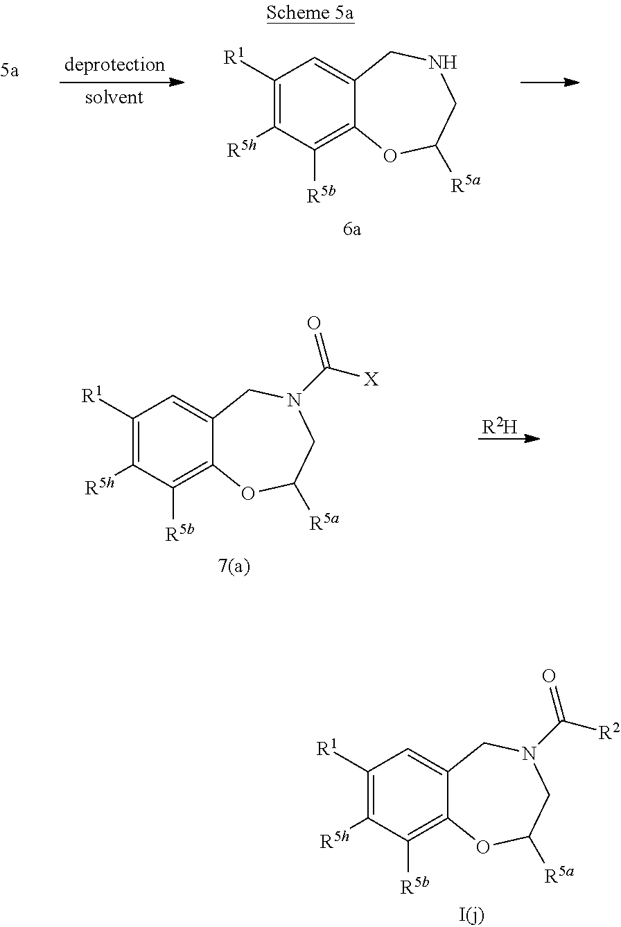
C1([R1])=C([R5h])C([R5b])=C2C(=C1)CN(C([R2])=O)CC([R5a])O2.C1([R1])=C([R5h])C([R5b])=C2C(=C1)CNCC([R5a])O2.C1([R1])=C([R5h])C([R5b])=C2C(=C1)CN(C([X])=O)CC([R5a])O2.[R2H]
